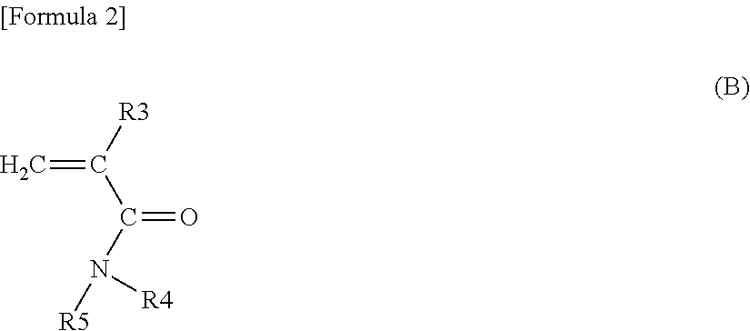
C=C([R3])C(N([R5])[R4])=O
